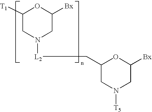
C1([T1])CN([L2]CC2CN([T5])CC([Bx])O2)CC([Bx])O1
